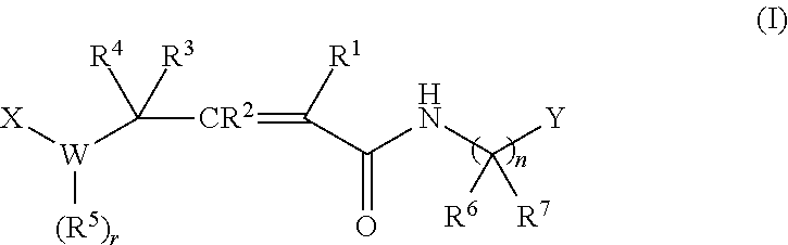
C([CR2]=C([R1])C(NC([Y])([R6])[R7])=O)([R3])([R4])[W]([X])[(R5)r]
